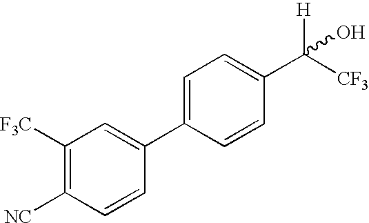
C1([F3C])=C([NC])C=CC(C2=CC=C(C([CF3])([H])O)C=C2)=C1
